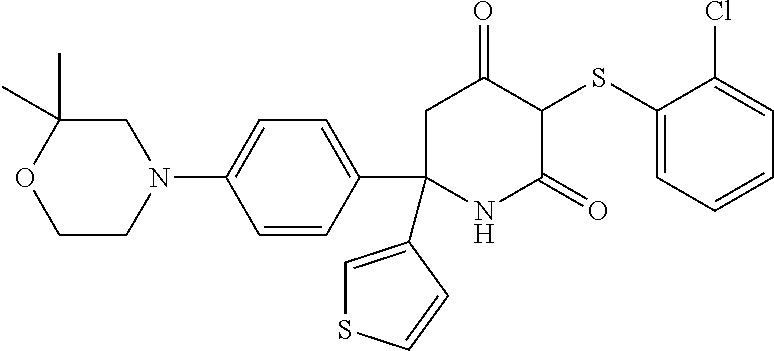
C1(SC2C(=O)CC(C3=CC=C(N4CC(C)(C)OCC4)C=C3)(C3=CSC=C3)NC2=O)=CC=CC=C1Cl
